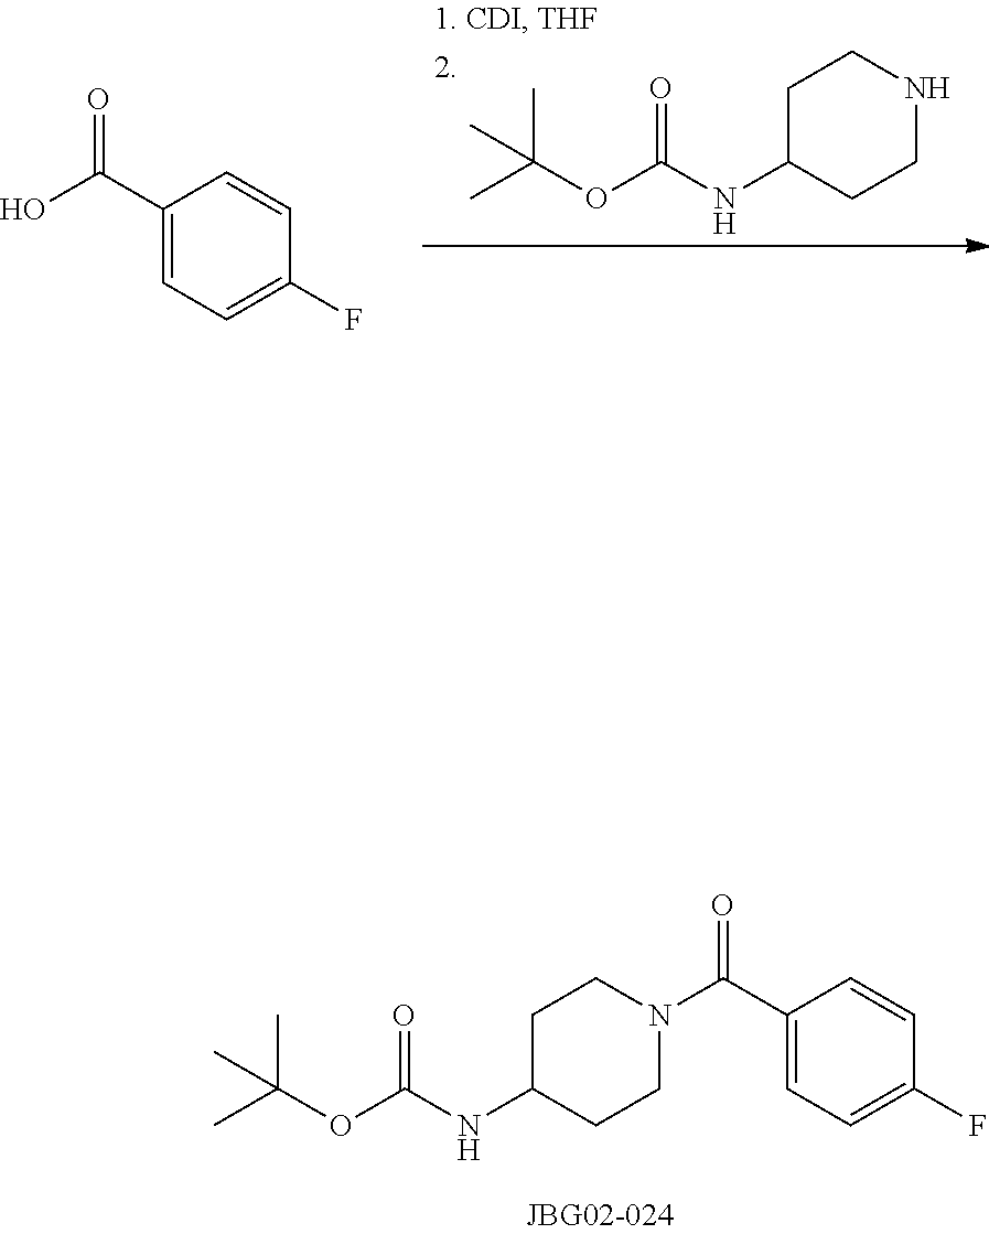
CC(C)(C)OC(NC1CCNCC1)=O.O=C(C1=CC=C(F)C=C1)O.CC(C)(C)OC(NC1CCN(C(=O)C2=CC=C(F)C=C2)CC1)=O
